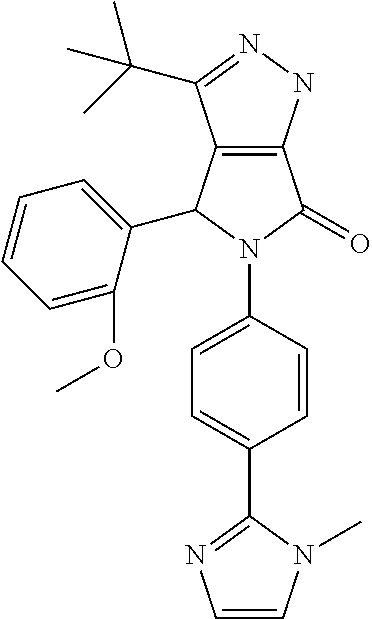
C12=C(NN=C1C(C)(C)C)C(=O)N(C1=CC=C(C3=NC=CN3C)C=C1)C2C1=CC=CC=C1OC
